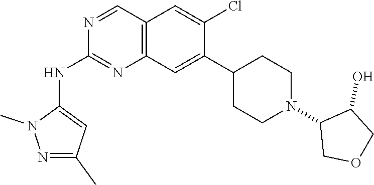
N1=C(C)C=C(NC2=NC3=C(C=N2)C=C(Cl)C(C2CCN(C4COCC4O)CC2)=C3)N1C
